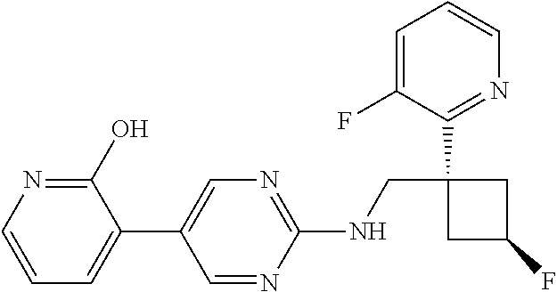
C1(C2=CN=C(NCC3(C4=NC=CC=C4F)CC(F)C3)N=C2)=CC=CN=C1O
